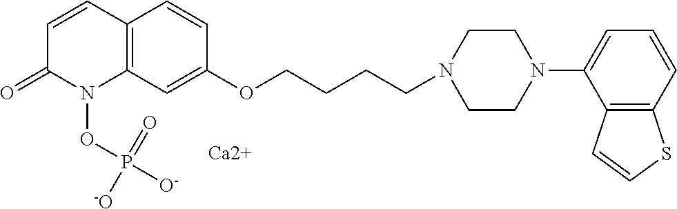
C12=C(C=C(OCCCCN3CCN(C4=CC=CC5=C4C=CS5)CC3)C=C1)N(OP([O-])(=O)[-O])C(=O)C=C2.[Ca2+]
